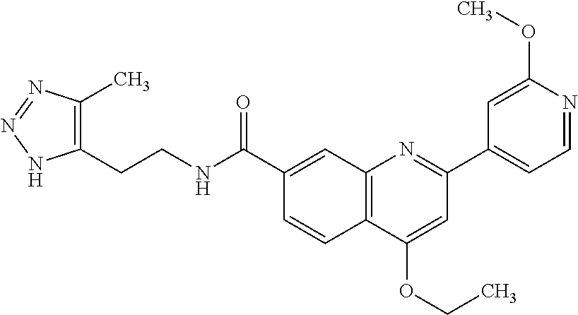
C1(C(NCCC2=C(C)N=NN2)=O)=CC2=C(C=C1)C(OCC)=CC(C1=CC=NC(OC)=C1)=N2
